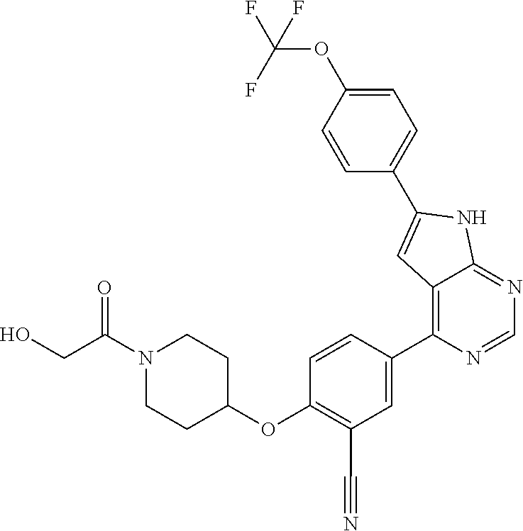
N1(C(=O)CO)CCC(OC2=C(C#N)C=C(C3=C4C(=NC=N3)NC(C3=CC=C(OC(F)(F)F)C=C3)=C4)C=C2)CC1
